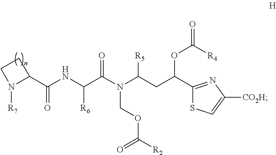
C1CN([R7])C1C(NC(C(N(C(CC(C1=NC([CO2H])=CS1)OC(=O)[R4])[R5])COC([R2])=O)=O)[R6])=O
